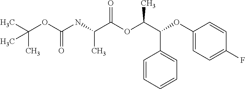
C(OC(NC(C(OC(C(C1=CC=CC=C1)OC1=CC=C(F)C=C1)C)=O)C)=O)(C)(C)C
